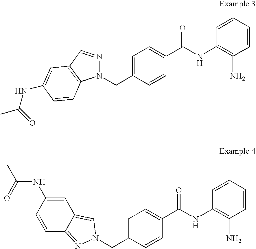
C1=CC=CC(N)=C1NC(C1=CC=C(CN2N=C3C=CC(NC(C)=O)=CC3=C2)C=C1)=O.C1=CC=CC(N)=C1NC(C1=CC=C(CN2N=CC3=C2C=CC(NC(=O)C)=C3)C=C1)=O
